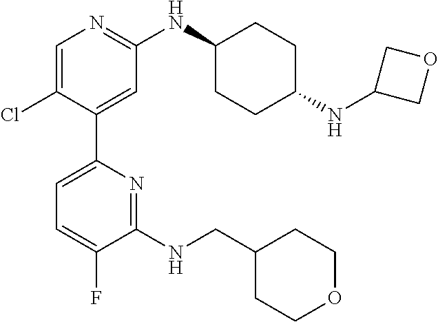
C1=C(Cl)C(C2=CC=C(F)C(NCC3CCOCC3)=N2)=CC(NC2CCC(NC3COC3)CC2)=N1
